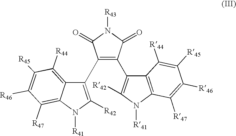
C1(C2=C([R42])N([R41])C3=C([R47])C([R46])=C([R45])C([R44])=C23)=C(C2=C([R42])N([R41])C3=C2C([R44])=C([R45])C([R46])=C3[R47])C(=O)N([R43])C1=O
